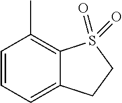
C1=CC=C2C(=C1C)S(=O)(=O)CC2
